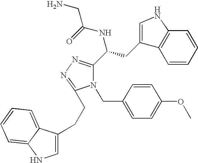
N1(CC2=CC=C(OC)C=C2)C(C(CC2=CNC3=C2C=CC=C3)NC(=O)CN)=NN=C1CCC1=CNC2=CC=CC=C12
